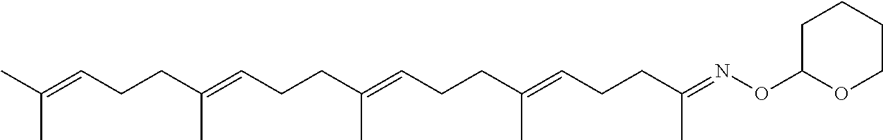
CC(=CCCC(=CCCC(=CCCC(=CCCC(=NOC1OCCCC1)C)C)C)C)C
